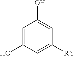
C1=C(O)C=C([R])C=C1O
